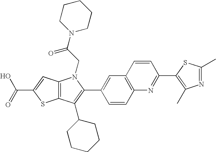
C(C1=CC2=C(S1)C(C1CCCCC1)=C(C1=CC3=C(C=C1)N=C(C1=C(C)N=C(C)S1)C=C3)N2CC(=O)N1CCCCC1)(=O)O
